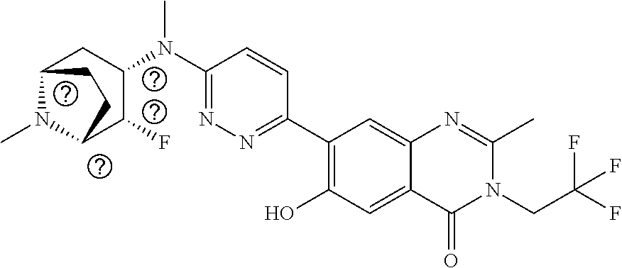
C1(C2=NN=C(N(C3CC4N(C)C(C3F)CC4)C)C=C2)=C(O)C=C2C(=C1)N=C(C)N(CC(F)(F)F)C2=O
